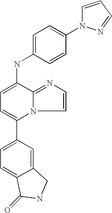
C1(C2=CC=C3C(=C2)CNC3=O)=CC=C(NC2=CC=C(N3C=CC=N3)C=C2)C2=NC=CN12
